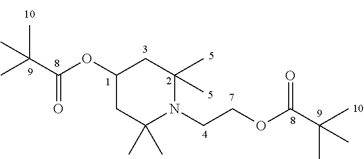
C1(OC(=O)C(C)(C)C)CC(C)(C)N(CCOC(=O)C(C)(C)C)C(C)(C)C1
